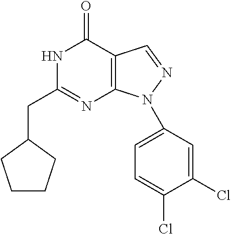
N1C(CC2CCCC2)=NC2=C(C1=O)C=NN2C1=CC=C(Cl)C(Cl)=C1
